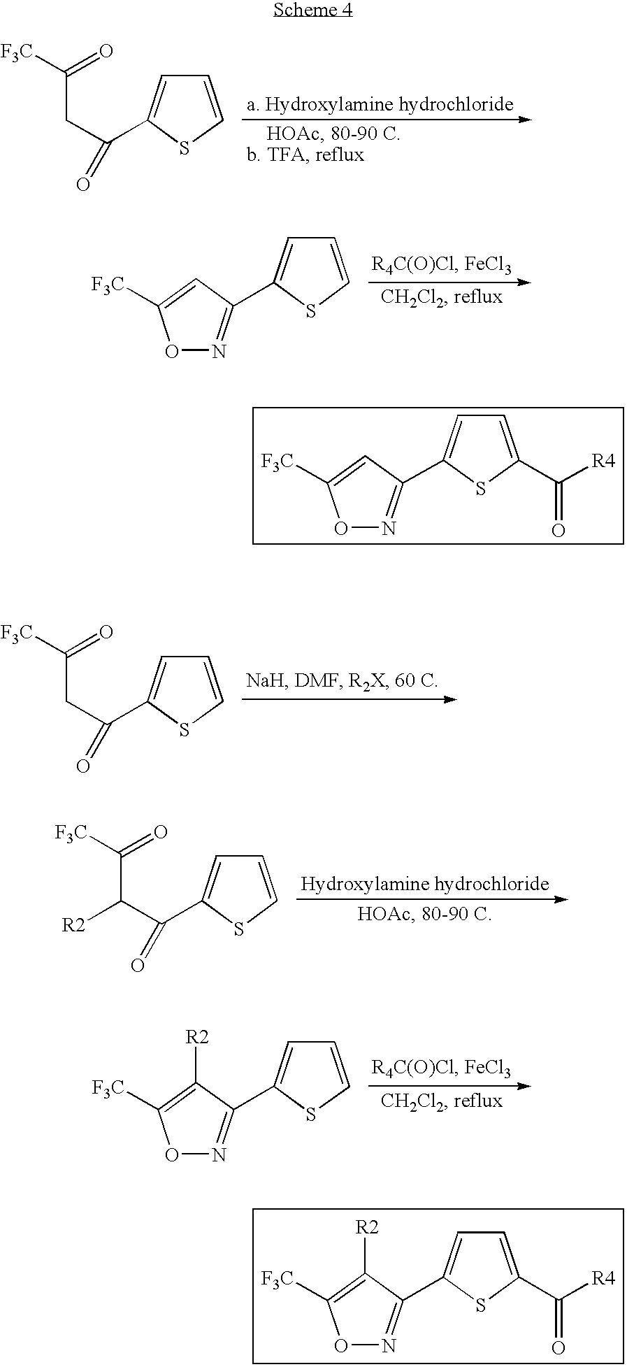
C1=CSC(C(CC([F3C])=O)=O)=C1.O1N=C(C2=CC=CS2)C=C1[F3C].O1N=C(C2=CC=C(C([R4])=O)S2)C=C1[F3C].C1=CSC(C(CC([F3C])=O)=O)=C1.C1=CSC(C(C(C([F3C])=O)[R2])=O)=C1.O1N=C(C2=CC=CS2)C([R2])=C1[F3C].O1N=C(C2=CC=C(C([R4])=O)S2)C([R2])=C1[F3C]
